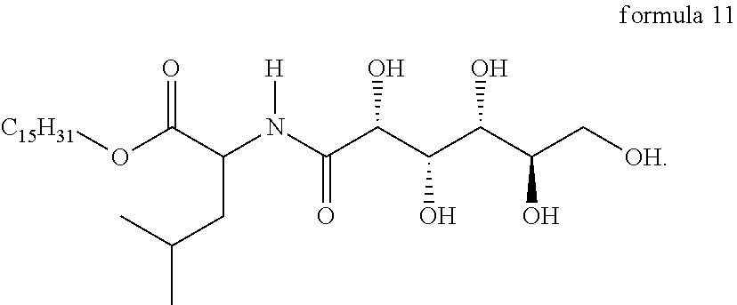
[C15H31]OC(C(N(C(C(C(C(C(C[OH])O)O)O)O)=O)[H])CC(C)C)=O
